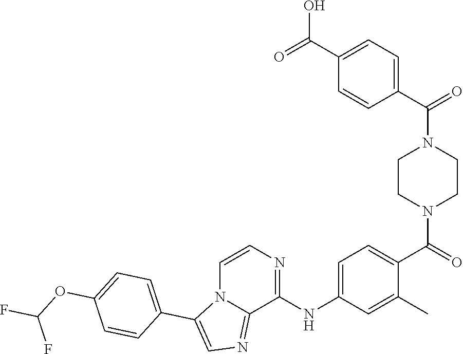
C1CN(C(=O)C2=CC=C(NC3=NC=CN4C3=NC=C4C3=CC=C(OC(F)F)C=C3)C=C2C)CCN1C(C1=CC=C(C(=O)O)C=C1)=O
